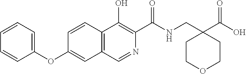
C1=CC2=C(C=C1OC1=CC=CC=C1)C=NC(C(NCC1(C(O)=O)CCOCC1)=O)=C2O
